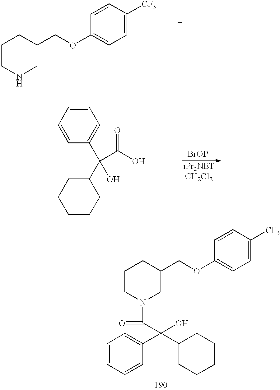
C1C(COC2=CC=C([CF3])C=C2)CCCN1.C1=CC=CC(C(C2CCCCC2)(C(O)=O)O)=C1.[BrOP].C1C(COC2=CC=C([CF3])C=C2)CCCN1C(C(O)(C1=CC=CC=C1)C1CCCCC1)=O
